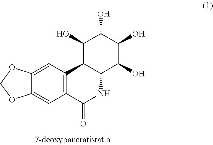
C12=C(C(=O)NC3C1C(O)C(O)C(O)C3O)C=C1C(=C2)OCO1
